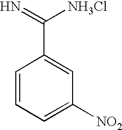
C1=CC=C([NO2])C=C1C(=N)[NH3Cl]
